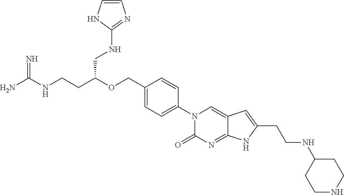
NC(NCCC(OCC1=CC=C(N2C(=O)N=C3C(=C2)C=C(CCNC2CCNCC2)N3)C=C1)CNC1=NC=CN1)=N
